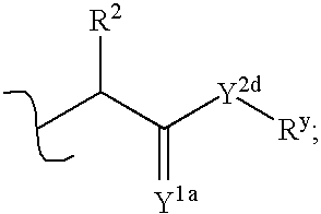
CC(C([Y2d][Ry])=[Y1a])[R2]
